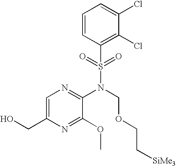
C1=C(CO)N=C(OC)C(N(S(C2=C(Cl)C(Cl)=CC=C2)(=O)=O)COCC[SiMe3])=N1
